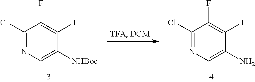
C1(Cl)=NC=C([NHBoc])C(I)=C1F.C1(Cl)=NC=C(N)C(I)=C1F
